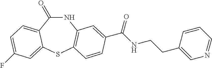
N1C(=O)C2=CC=C(F)C=C2SC2=C1C=C(C(NCCC1=CN=CC=C1)=O)C=C2
